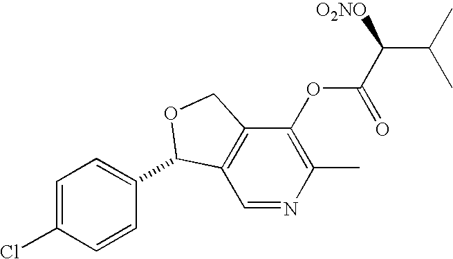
C1=C(Cl)C=CC(C2C3=C(C(OC(=O)C(C(C)C)[O2NO])=C(C)N=C3)CO2)=C1
